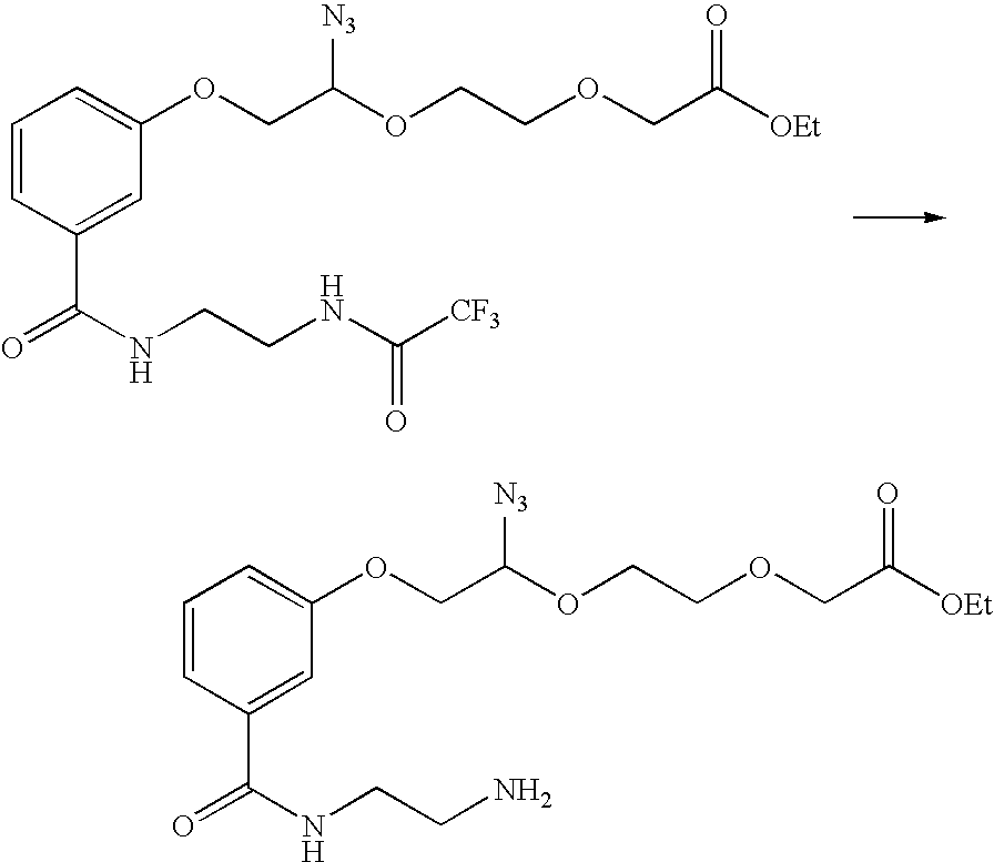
C1=CC(C(=O)NCCNC([CF3])=O)=CC(OCC(OCCOCC([OEt])=O)[N3])=C1.C1=CC(C(=O)NCCN)=CC(OCC(OCCOCC([OEt])=O)[N3])=C1
